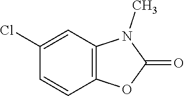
C1=C(Cl)C=CC2=C1N(C)C(=O)O2
